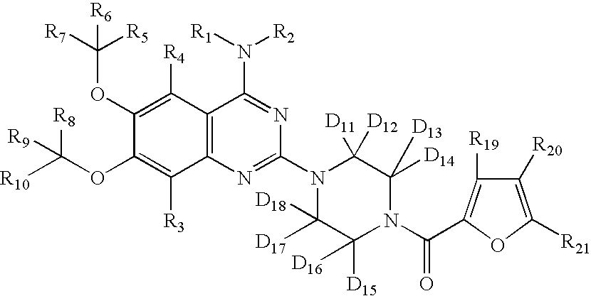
C12=C(N=C(N3C([D18])([D17])C([D15])([D16])N(C(=O)C4=C([R19])C([R20])=C([R21])O4)C([D13])([D14])C3([D11])[D12])N=C1N([R1])[R2])C([R3])=C(OC([R10])([R8])[R9])C(OC([R7])([R5])[R6])=C2[R4]
